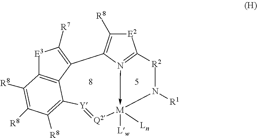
[E2]1C([R8])=C2N3->[M]([Lw])([Ln])(N([R1])[R2]C=31)[Q2]=[Y]C1=C([R8])C([R8])=C([R8])C3=C1C2=C([R7])[E3]3
